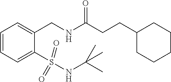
C1=CC=C(S(NC(C)(C)C)(=O)=O)C(CNC(CCC2CCCCC2)=O)=C1
